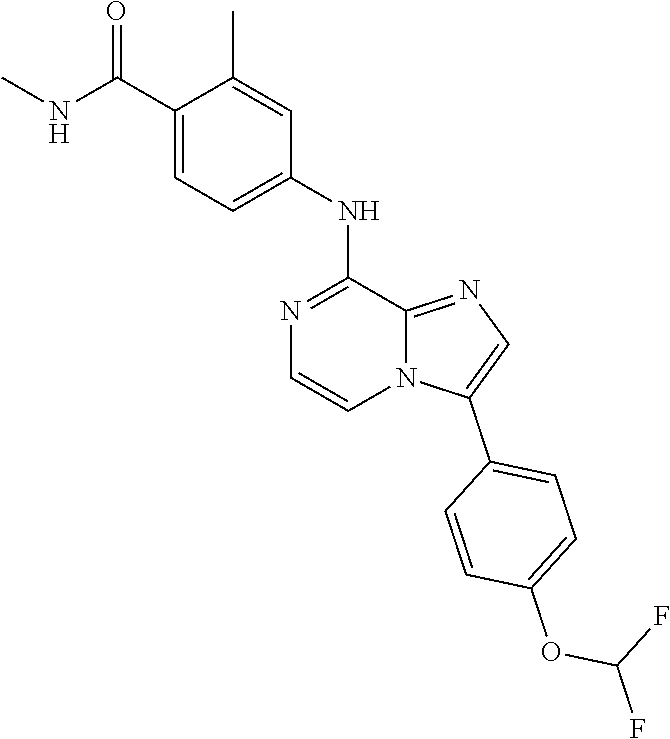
C1(NC2=CC=C(C(NC)=O)C(C)=C2)=NC=CN2C1=NC=C2C1=CC=C(OC(F)F)C=C1
